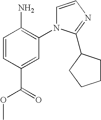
C1=CC(C(=O)OC)=CC(N2C=CN=C2C2CCCC2)=C1N
